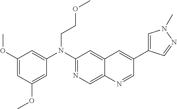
C1(OC)=CC(OC)=CC(N(C2=NC=C3C(=C2)C=C(C2=CN(C)N=C2)C=N3)CCOC)=C1
